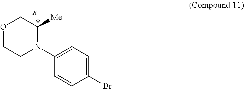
C1(Br)=CC=C(N2C([Me])COCC2)C=C1.[R]
